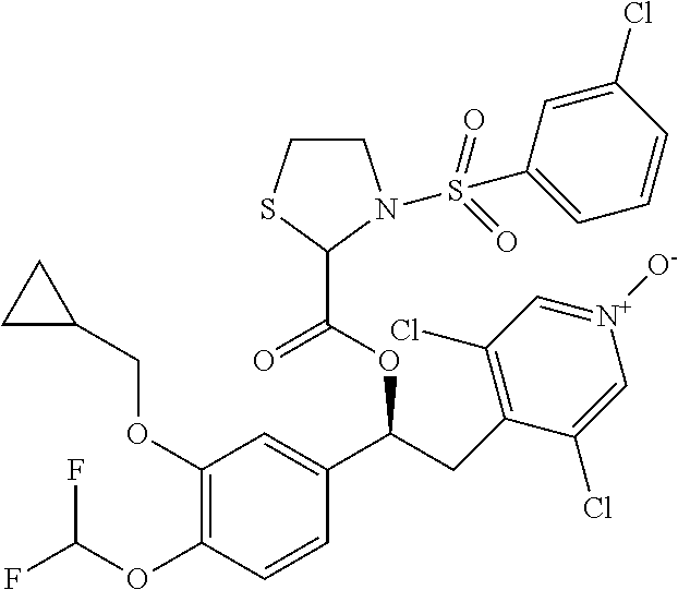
C1(OCC2CC2)=C(OC(F)F)C=CC(C(CC2=C(Cl)C=[N+]([O-])C=C2Cl)OC(=O)C2N(S(=O)(=O)C3=CC=CC(Cl)=C3)CCS2)=C1
